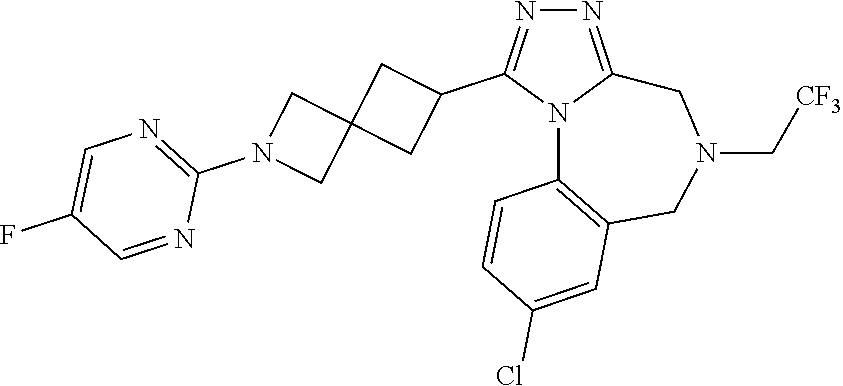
N1=C2N(C(C3CC4(C3)CN(C3=NC=C(F)C=N3)C4)=N1)C1=C(CN(C[CF3])C2)C=C(Cl)C=C1
